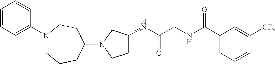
N1(C2CCN(C3=CC=CC=C3)CCC2)CCC(NC(CNC(C2=CC=CC([CF3])=C2)=O)=O)C1
